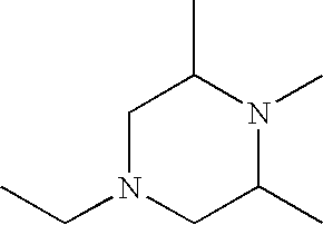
C1N(CC)CC(C)N(C)C1C
